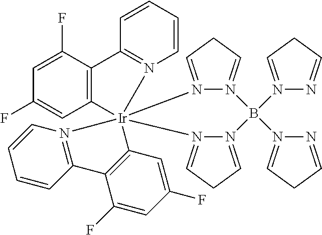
C1=CC=CC2=N1[Ir]13(C4=C2C(F)=CC(F)=C4)(N2=C(C=CC=C2)C2=C1C=C(F)C=C2F)N1=CCC=N1B(N1=CCC=N1)(N1=CCC=N1)N1=CCC=N31
